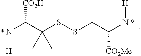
N(C([CO2H])C(SSCC(N[H])[CO2Me])(C)C)[H].*.*
